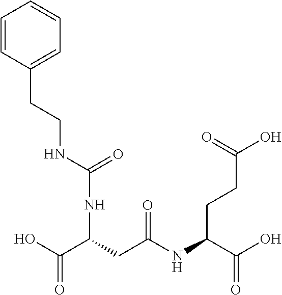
C1=CC(CCNC(NC(CC(NC(C(O)=O)CCC(=O)O)=O)C(O)=O)=O)=CC=C1
